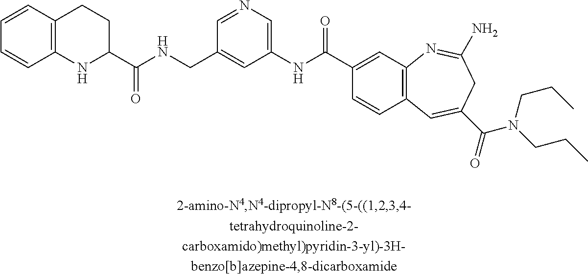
C1(C(NCC2=CC(NC(C3=CC4=C(C=C3)C=C(C(=O)N(CCC)CCC)CC(N)=N4)=O)=CN=C2)=O)CCC2=C(N1)C=CC=C2
